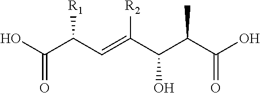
C(C(C=C(C(C(C(O)=O)C)O)[R2])[R1])(O)=O
